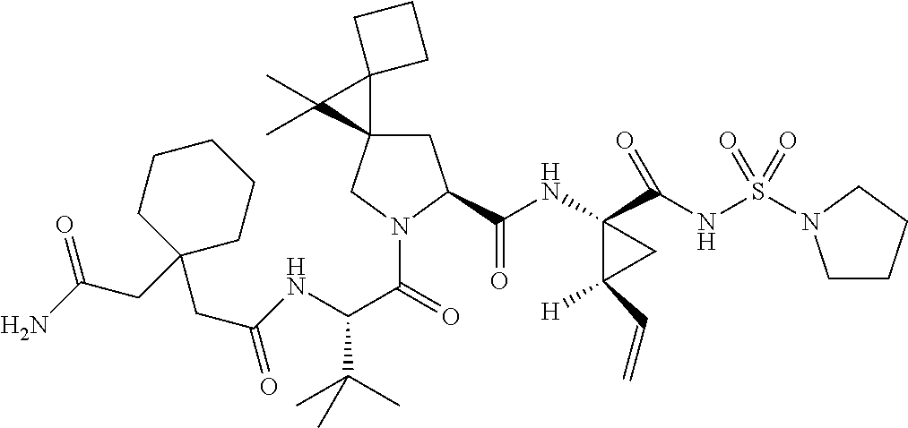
C1C2(CN(C(=O)C(NC(CC3(CC(N)=O)CCCCC3)=O)C(C)(C)C)C1C(NC1(C(NS(=O)(=O)N3CCCC3)=O)C([H])(C=C)C1)=O)C1(C2(C)C)CCC1
